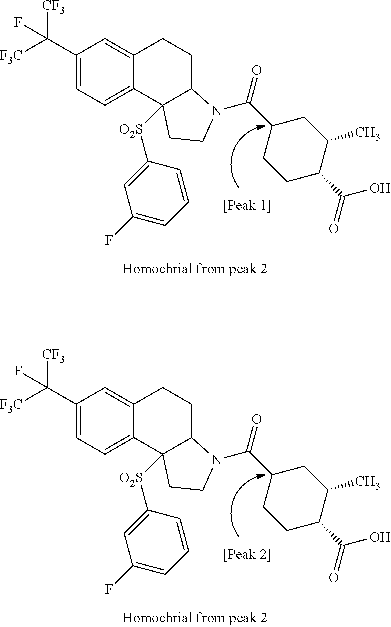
C1(C([F3C])([CF3])F)=CC=C2C(=C1)CCC1C2([O2S]C2=CC(F)=CC=C2)CCN1C(C1CCC(C(O)=O)C(C)C1)=O.C1(C([F3C])([CF3])F)=CC=C2C(=C1)CCC1C2([O2S]C2=CC(F)=CC=C2)CCN1C(C1CCC(C(O)=O)C(C)C1)=O
